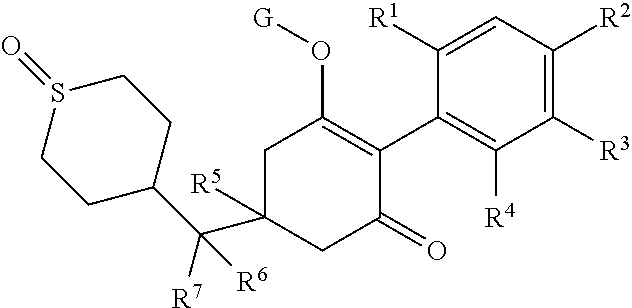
C1([R1])=CC([R2])=C([R3])C([R4])=C1C1=C(O[G])CC([R5])(C(C2CCS(=O)CC2)([R7])[R6])CC1=O
